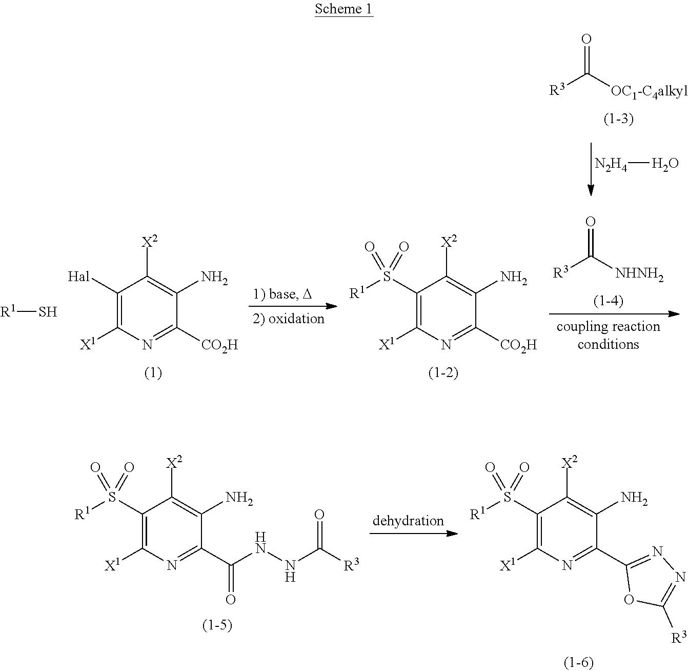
C1([Hal])=C([X1])N=C([CO2H])C(N)=C1[X2].C1(S([R1])(=O)=O)=C([X1])N=C([CO2H])C(N)=C1[X2].[R3]C(=O)[OC1-C4alkyl].[N2H4]O.[R3]C(=O)[NHNH2].[R1]S.C1(S([R1])(=O)=O)=C([X1])N=C(C(=O)NNC(=O)[R3])C(N)=C1[X2].C1(S([R1])(=O)=O)=C([X1])N=C(C2=NN=C([R3])O2)C(N)=C1[X2]
